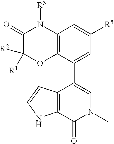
C12=C(C(C3=CN(C)C(=O)C4=C3C=CN4)=CC([R5])=C1)OC([R2])([R1])C(=O)N2[R3]
